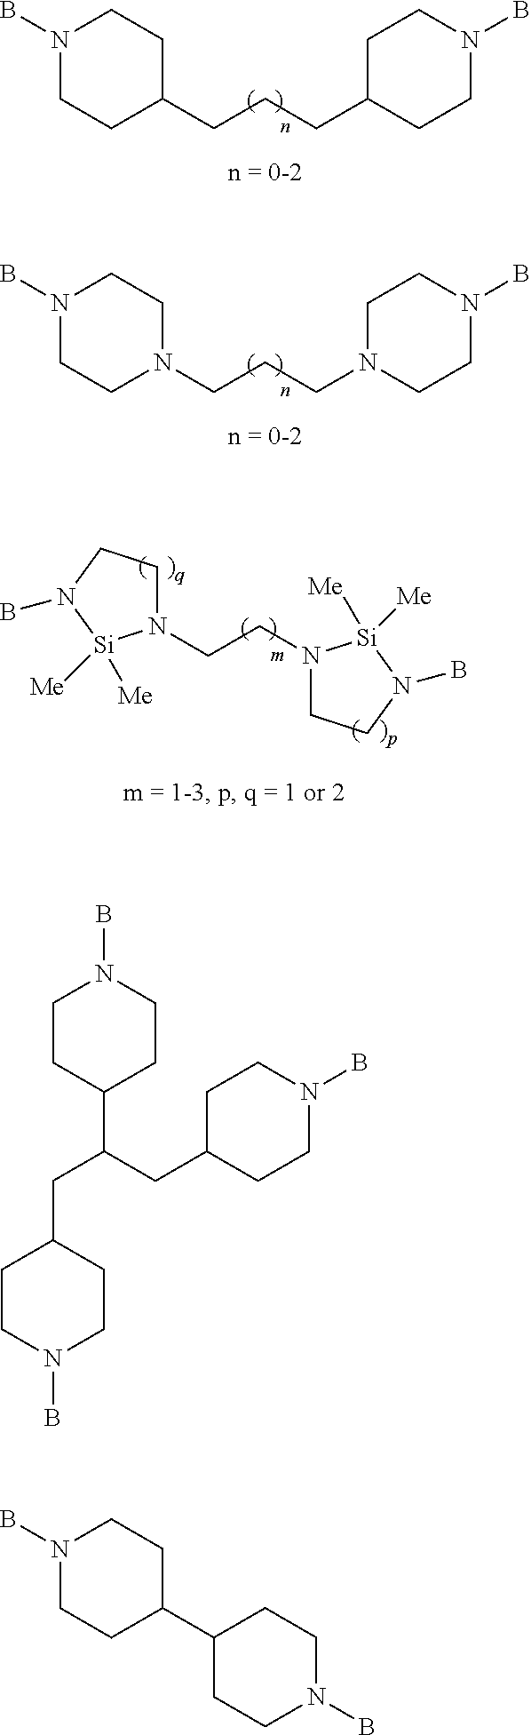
C1(CCCC2CCN(B)CC2)CCN(B)CC1.N1(CCCN2CCN(B)CC2)CCN(B)CC1.N1(CCN2CCN(B)[Si]2([Me])[Me])CCN(B)[Si]1([Me])[Me].C1CN(B)CCC1CC(CC1CCN(B)CC1)C1CCN(B)CC1.N1(B)CCC(C2CCN(B)CC2)CC1
